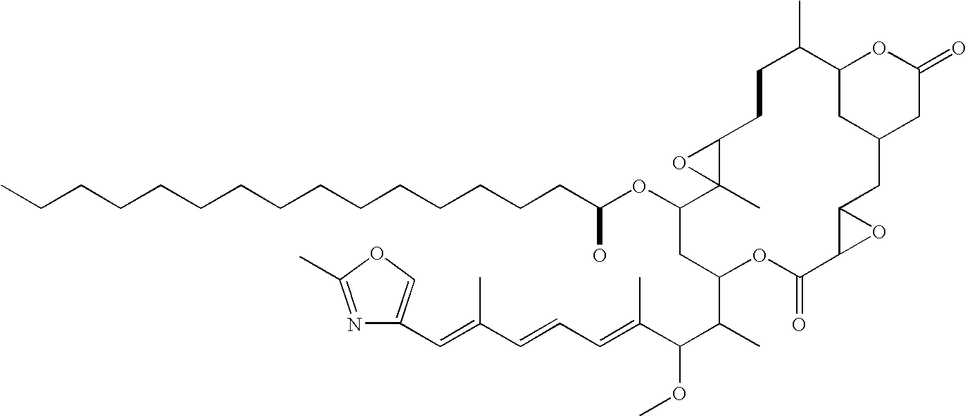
CCCCCCCCCCCCCCCC(O)OC1CC(C(C(OC)C(C)=CC=CC(C)=CC2=COC(C)=N2)C)OC(=O)C2C(CC3CC(C(C)CCC4C1(C)O4)OC(=O)C3)O2
